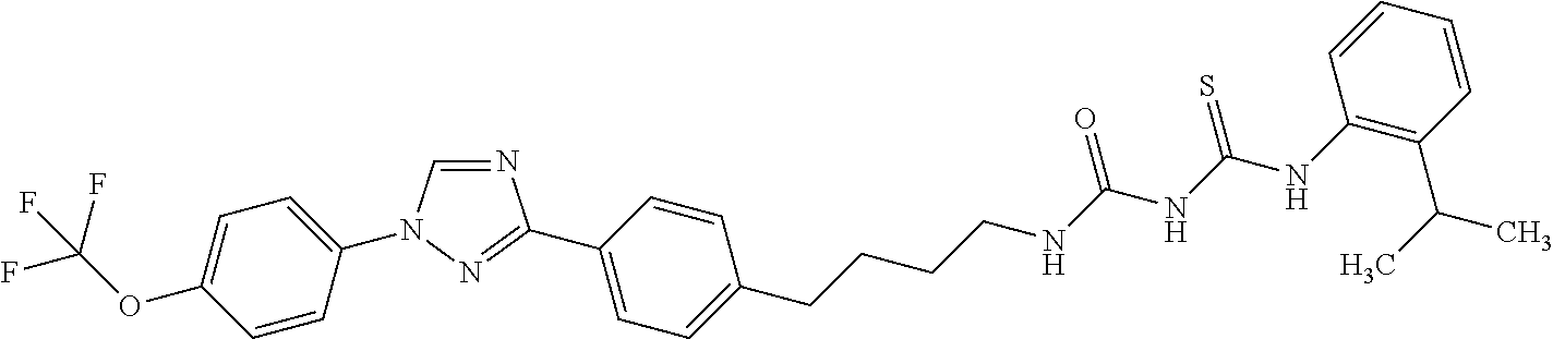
N1=CN(C2=CC=C(OC(F)(F)F)C=C2)N=C1C1=CC=C(CCCCNC(NC(NC2=C(C(C)C)C=CC=C2)=S)=O)C=C1
